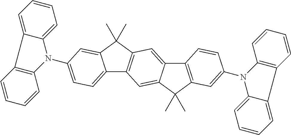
C1=CC=C2C(=C1)N(C1=CC=C3C4=C(C(C)(C)C3=C1)C=C1C(=C4)C(C)(C)C3=C1C=CC(N1C4=C(C=CC=C4)C4=CC=CC=C14)=C3)C1=C2C=CC=C1
